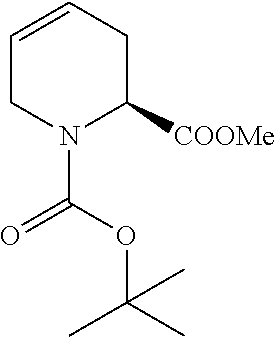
C1=CCC([COOMe])N(C(OC(C)(C)C)=O)C1
